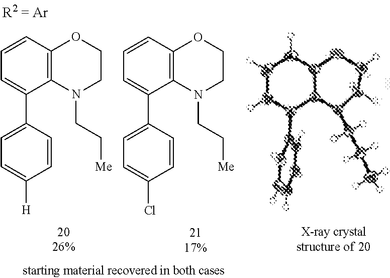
C1=CC2=C(C(C3=CC=C([H])C=C3)=C1)N(CC[Me])CCO2.C1=CC2=C(C(C3=CC=C(Cl)C=C3)=C1)N(CC[Me])CCO2
